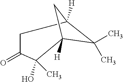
C1C(=O)C(O)(C)C2([H])C(C)(C)C1([H])C2
